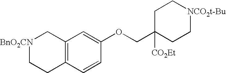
C12=C(C=CC(OCC3([CO2Et])CC[NCO2t-Bu]CC3)=C1)CC[BnO2CN]C2
